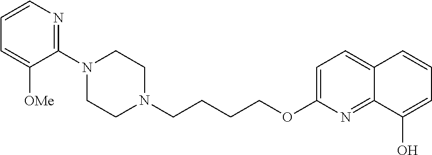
C1N(C2=NC=CC=C2[OMe])CCN(CCCCOC2=CC=C3C(=N2)C(O)=CC=C3)C1
